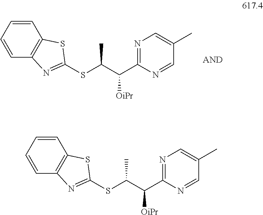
N1=C(C([OiPr])C(C)SC2=NC3=C(C=CC=C3)S2)N=CC(C)=C1.N1=C(C([OiPr])C(C)SC2=NC3=C(C=CC=C3)S2)N=CC(C)=C1
